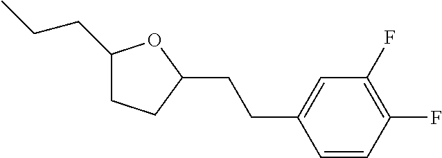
C1(CCC)CCC(CCC2=CC(F)=C(F)C=C2)O1
